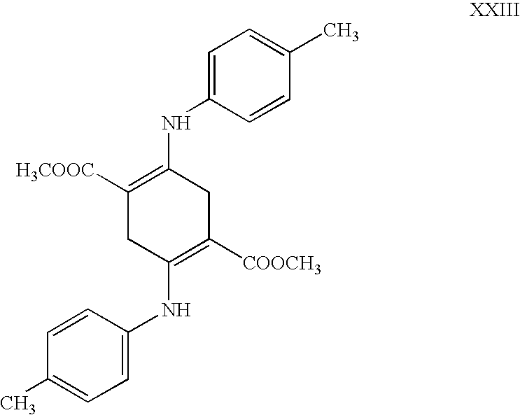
C1=C(NC2=C([H3COOC])CC(NC3=CC=C(C)C=C3)=C([COOCH3])C2)C=CC(C)=C1
